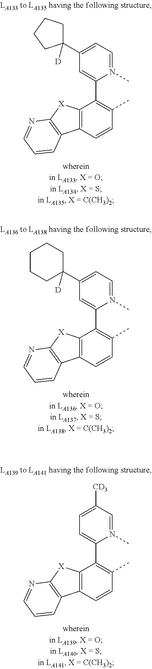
C12=C(C=CC(C)=C1C1=CC(C3([D])CCCC3)=CC=N1C)C1=C([X]2)N=CC=C1.C12=C(C=CC(C)=C1C1=CC(C3([D])CCCCC3)=CC=N1C)C1=C([X]2)N=CC=C1.C12=C(C=CC(C)=C1C1=CC=C([CD3])C=N1C)C1=C([X]2)N=CC=C1
